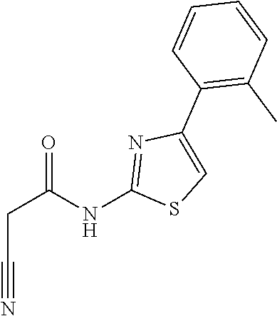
C(C#N)C(=O)NC1=NC(C2=C(C)C=CC=C2)=CS1
